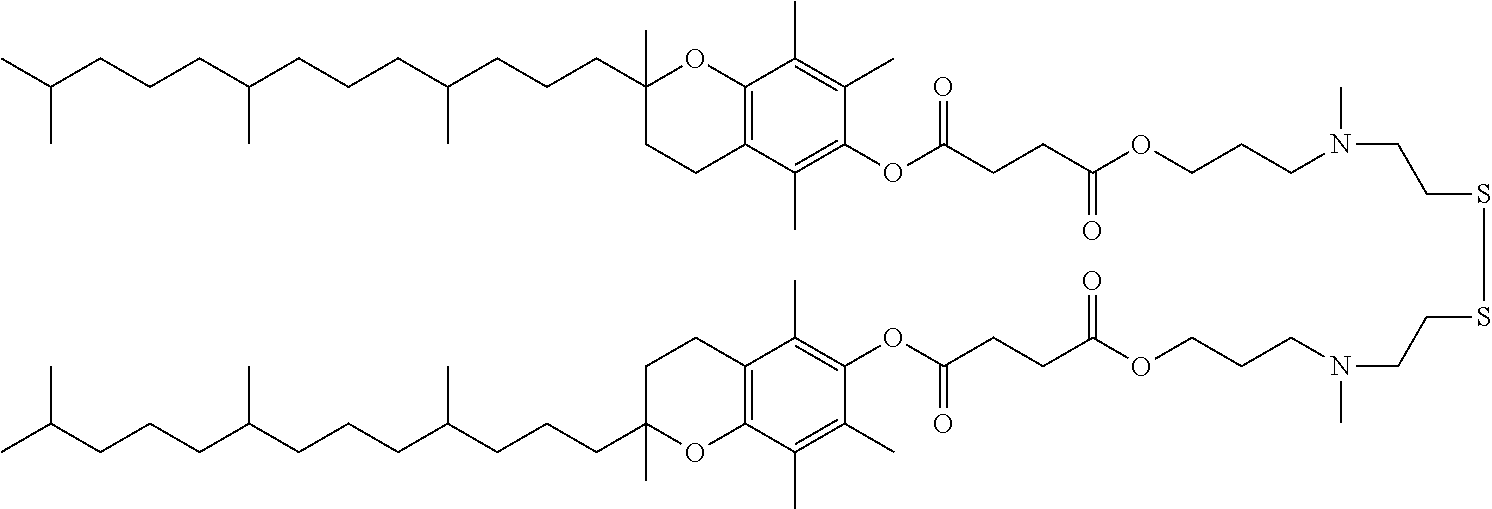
C1CC2=C(C(C)=C(C)C(OC(CCC(OCCCN(CCSSCCN(CCCOC(CCC(OC3=C(C)C4=C(C(C)=C3C)OC(C)(CCCC(CCCC(CCCC(C)C)C)C)CC4)=O)=O)C)C)=O)=O)=C2C)OC1(C)CCCC(CCCC(CCCC(C)C)C)C
